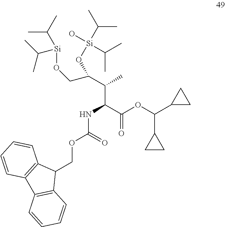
C(C(C(OC(C1CC1)C1CC1)=O)NC(OCC1C2=C(C3=C1C=CC=C3)C=CC=C2)=O)(C(CO[Si](C(C)C)C(C)C)O[Si](O)(C(C)C)C(C)C)C
